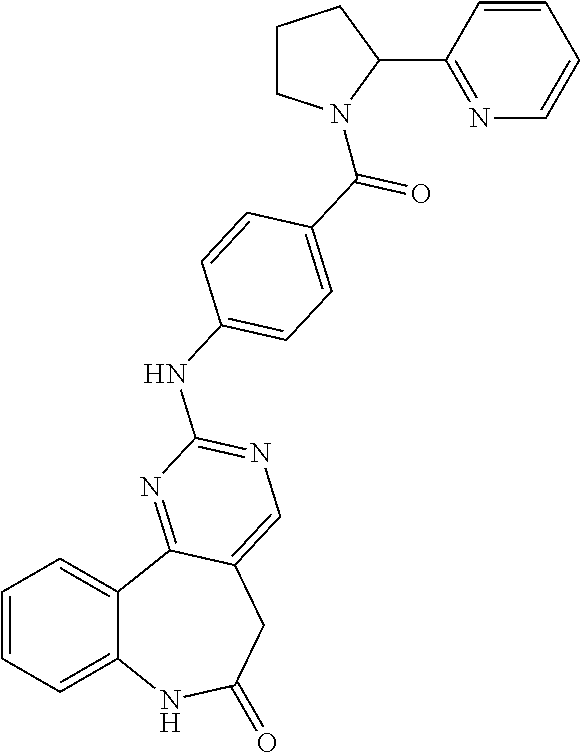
C1=CC=C2C(=C1)C1=NC(NC3=CC=C(C(=O)N4CCCC4C4=NC=CC=C4)C=C3)=NC=C1CC(=O)N2
